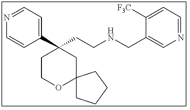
C1(C2(CCNCC3=CN=CC=C3[F3C])CCOC3(C2)CCCC3)=CC=NC=C1
